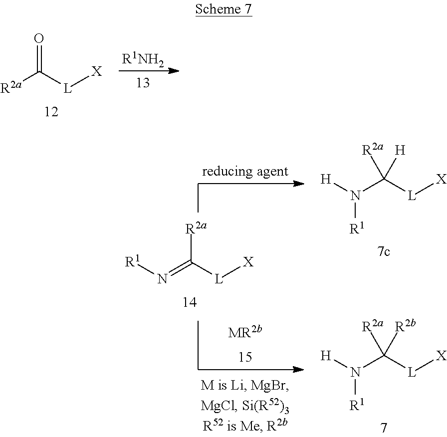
N(=C([L][X])[R2a])[R1].[H]N(C([L][X])([R2a])[H])[R1].[H]N(C([L][X])([R2a])[R2b])[R1].[R2a]C([L][X])=O.[R1NH2]
